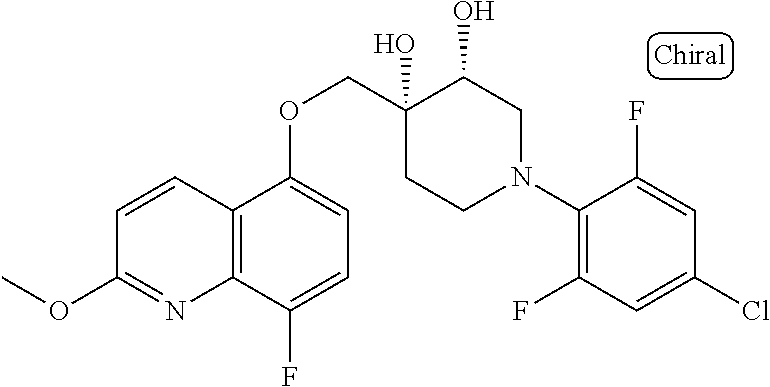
C1(N2CC(O)C(O)(COC3=CC=C(F)C4=C3C=CC(OC)=N4)CC2)=C(F)C=C(Cl)C=C1F
